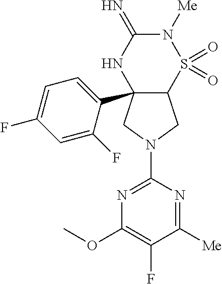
C12(C3=CC=C(F)C=C3F)C(S(=O)(=O)N([Me])C(=N)N1)CN(C1=NC(OC)=C(F)C([Me])=N1)C2
